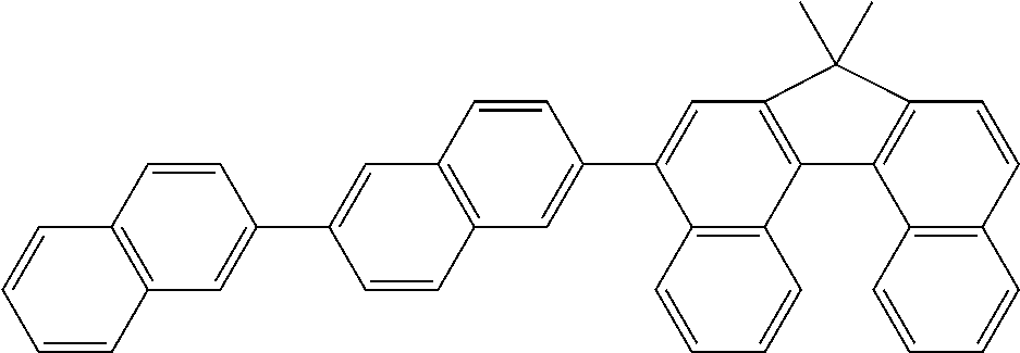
C12=C(C=CC(C3=CC4=C(C=C3)C=C(C3=CC5=C(C6=C3C=CC=C6)C3=C(C=CC6=C3C=CC=C6)C5(C)C)C=C4)=C1)C=CC=C2
